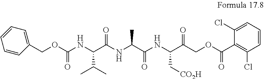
C1=C(COC(NC(C(NC(C(NC(C(COC(C2=C(Cl)C=CC=C2Cl)=O)=O)C[CO2H])=O)C)=O)C(C)C)=O)C=CC=C1
